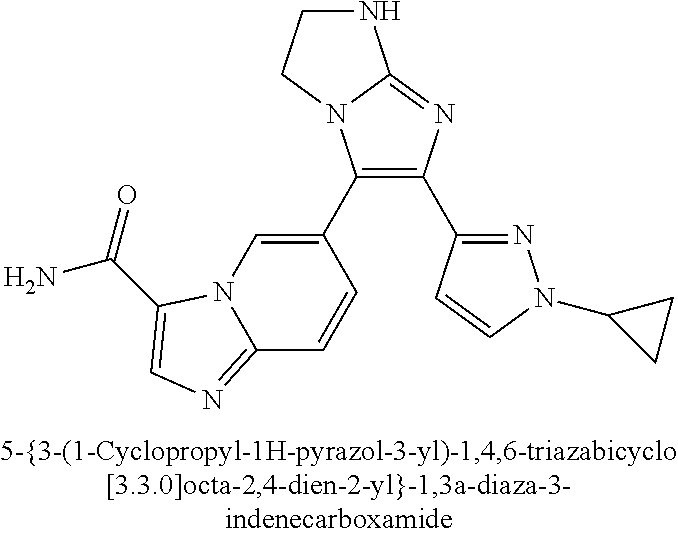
C1(C2=CN3C(=NC=C3C(N)=O)C=C2)=C(C2=NN(C3CC3)C=C2)N=C2N1CCN2
